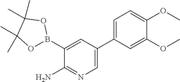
C1(C2=CC=C(OC)C(OC)=C2)=CN=C(N)C(B2OC(C)(C)C(C)(C)O2)=C1
